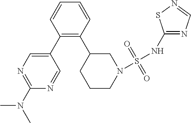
C1C(C2=C(C3=CN=C(N(C)C)N=C3)C=CC=C2)CCCN1S(NC1=NC=NS1)(=O)=O
